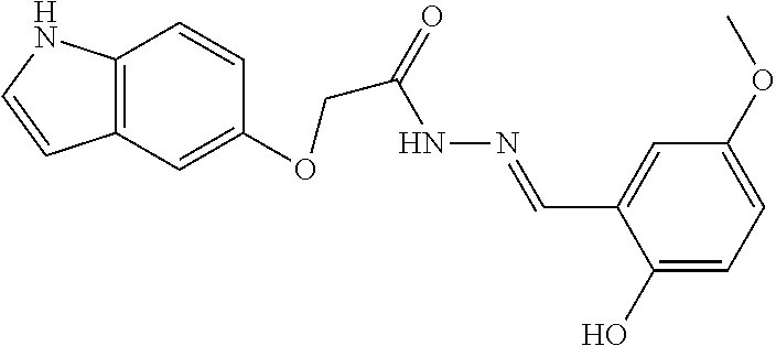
C(=O)(NN=CC1=CC(OC)=CC=C1O)COC1=CC2=C(C=C1)NC=C2
